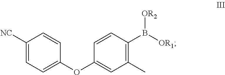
C1([NC])=CC=C(OC2=CC(C)=C(B([OR2])[OR1])C=C2)C=C1
